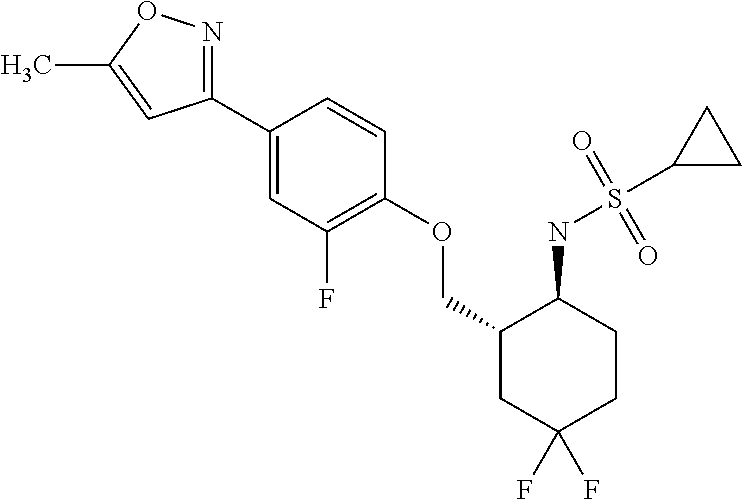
C1(C2=CC(F)=C(OCC3CC(F)(F)CCC3NS(=O)(C3CC3)=O)C=C2)=NOC(C)=C1
